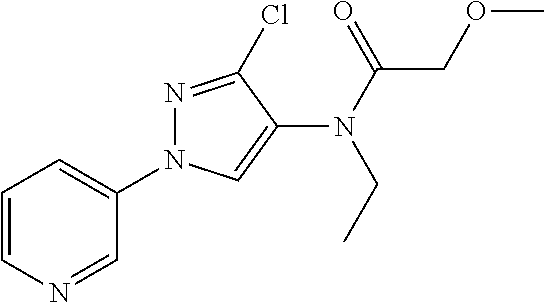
C1=CN=CC(N2N=C(Cl)C(N(C(=O)COC)CC)=C2)=C1
